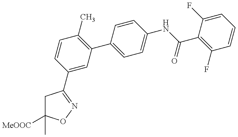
C1C([MeOOC])(C)ON=C1C1=CC(C2=CC=C(NC(C3=C(F)C=CC=C3F)=O)C=C2)=C(C)C=C1
